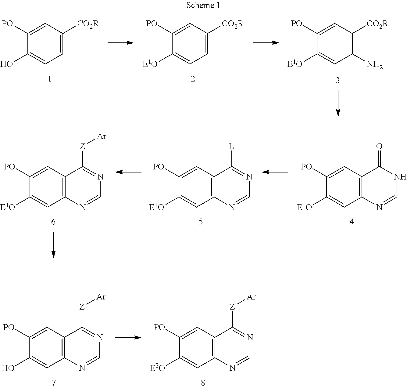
C12=C(C=C([PO])C(O)=C1)C([Z][Ar])=NC=N2.C12=C(C=C([PO])C([E2O])=C1)C([Z][Ar])=NC=N2.C1=C([CO2R])C=C([PO])C(O)=C1.C1=C([CO2R])C=C([PO])C([E1O])=C1.C1(N)=C([CO2R])C=C([PO])C([E1O])=C1.C12=C(C=C([PO])C([E1O])=C1)C([Z][Ar])=NC=N2.C12=C(C=C([PO])C([E1O])=C1)C([L])=NC=N2.C12=C(C=C([PO])C([E1O])=C1)C(=O)NC=N2
